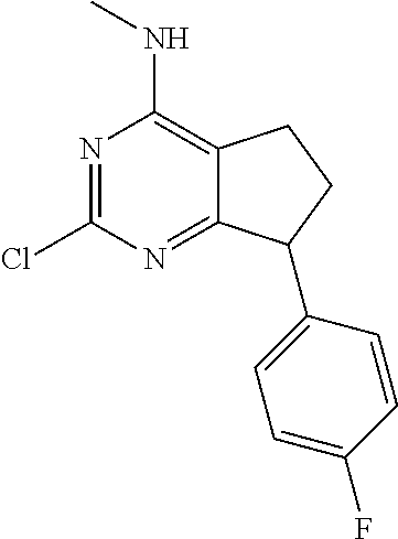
N1=C(Cl)N=C2C(=C1NC)CCC2C1=CC=C(F)C=C1
